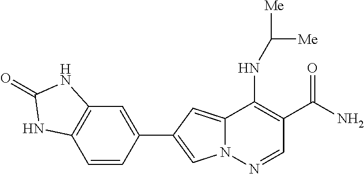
N12C(=CC(C3=CC4=C(C=C3)NC(=O)N4)=C1)C(NC([Me])[Me])=C(C(N)=O)C=N2
